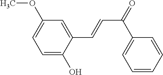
C1=C(O)C(C=CC(=O)C2=CC=CC=C2)=CC(OC)=C1
